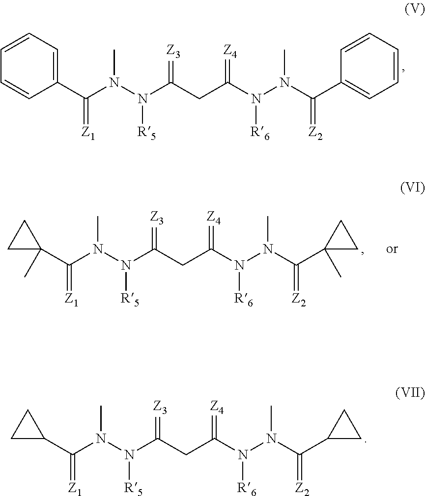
C1(C(N(N(C(CC(N(N(C(C2CC2)=[Z2])C)[R6])=[Z4])=[Z3])[R5])C)=[Z1])CC1.C1(C(N(N(C(CC(N(N(C(C2=CC=CC=C2)=[Z2])C)[R6])=[Z4])=[Z3])[R5])C)=[Z1])=CC=CC=C1.C1(C(N(N(C(CC(N(N(C(C2(C)CC2)=[Z2])C)[R6])=[Z4])=[Z3])[R5])C)=[Z1])(C)CC1
